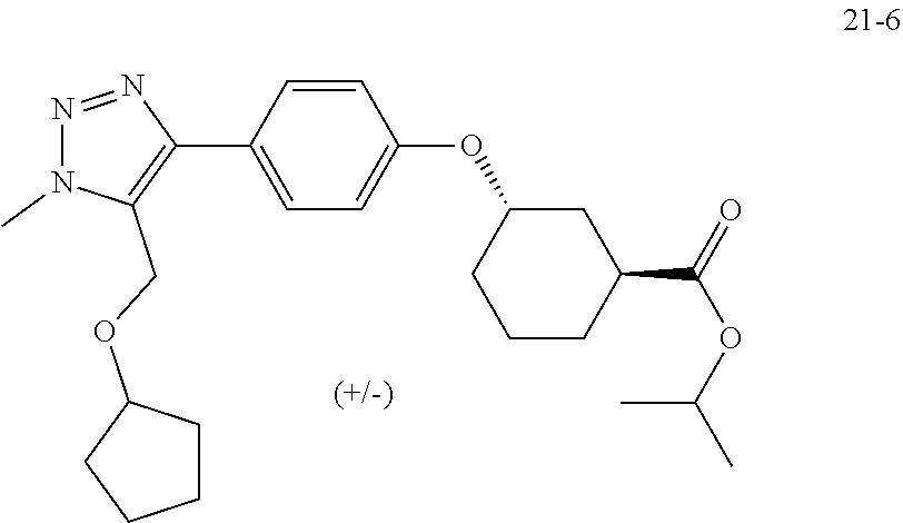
C1=C(C2=C(COC3CCCC3)N(C)N=N2)C=CC(OC2CCCC(C(=O)OC(C)C)C2)=C1
